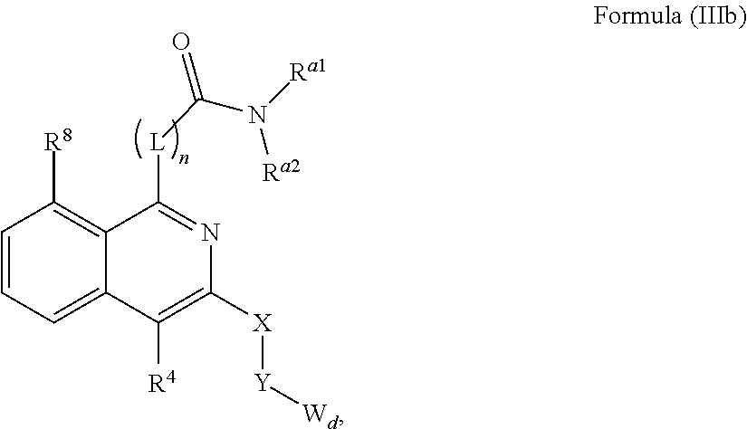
C1=CC=C2C(=C1[R8])C([L]C(N([Ra1])[Ra2])=O)=NC([X][Y][Wd])=C2[R4]
